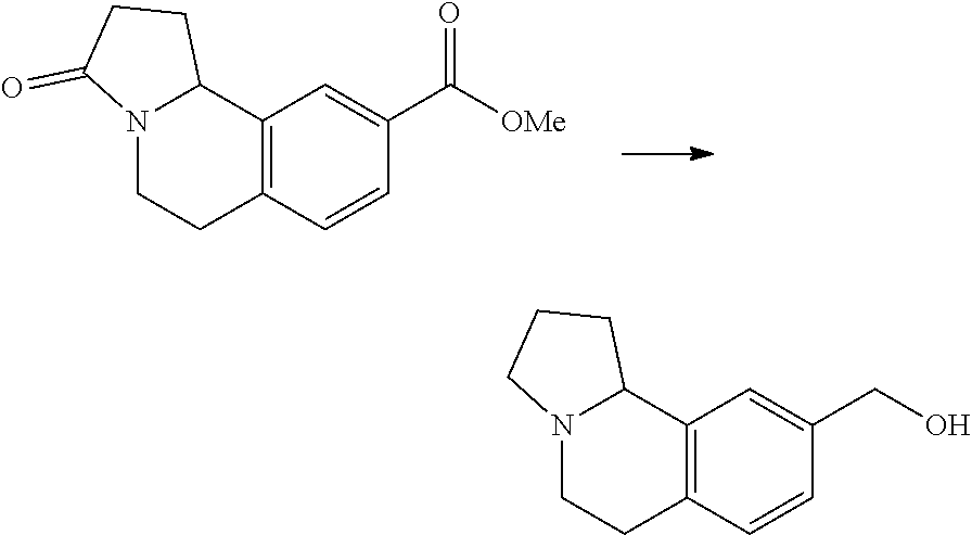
N12CCC3=C(C1CCC2=O)C=C(C([OMe])=O)C=C3.N12CCC3=C(C1CCC2)C=C(CO)C=C3
